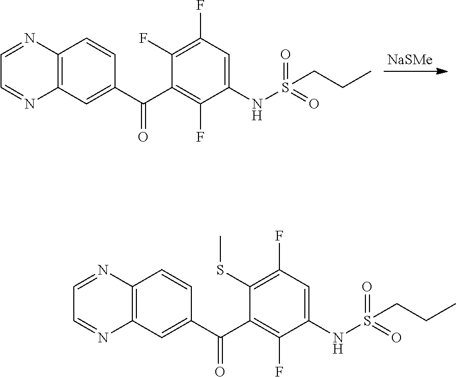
[NaSMe].C12=C(C=C(C(C3=C(F)C(NS(=O)(=O)CCC)=CC(F)=C3F)=O)C=C1)N=CC=N2.C12=C(C=C(C(C3=C(F)C(NS(=O)(=O)CCC)=CC(F)=C3SC)=O)C=C1)N=CC=N2
